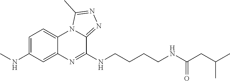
C1(NC)=CC=C2C(=C1)N=C(NCCCCNC(CC(C)C)=O)C1=NN=C(C)N21
